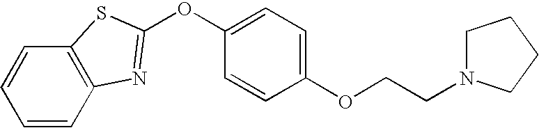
C1(OCCN2CCCC2)=CC=C(OC2=NC3=C(C=CC=C3)S2)C=C1
